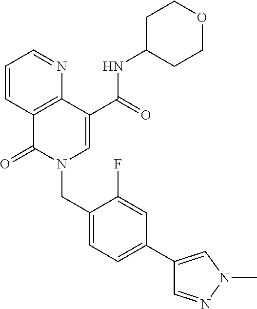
C1=CC2=C(N=C1)C(C(=O)NC1CCOCC1)=CN(CC1=CC=C(C3=CN(C)N=C3)C=C1F)C2=O
